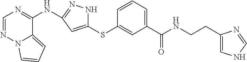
C1=NN2C(=CC=C2)C(NC2=NNC(SC3=CC(C(=O)NCCC4=CNC=N4)=CC=C3)=C2)=N1
